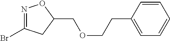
N1=C(Br)CC(COCCC2=CC=CC=C2)O1
